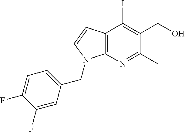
C12=C(N=C(C)C(CO)=C1I)N(CC1=CC=C(F)C(F)=C1)C=C2
